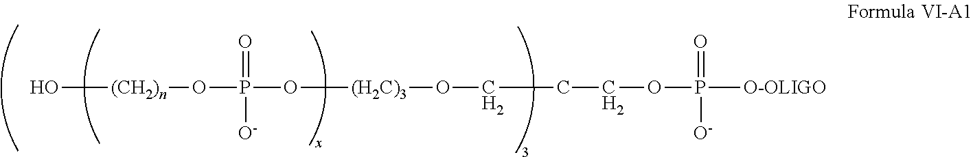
O[(CH2)n]OP(=O)([O-])O[(H2C)3]OCCCOP(=O)([O-])[O-OLIGO]
